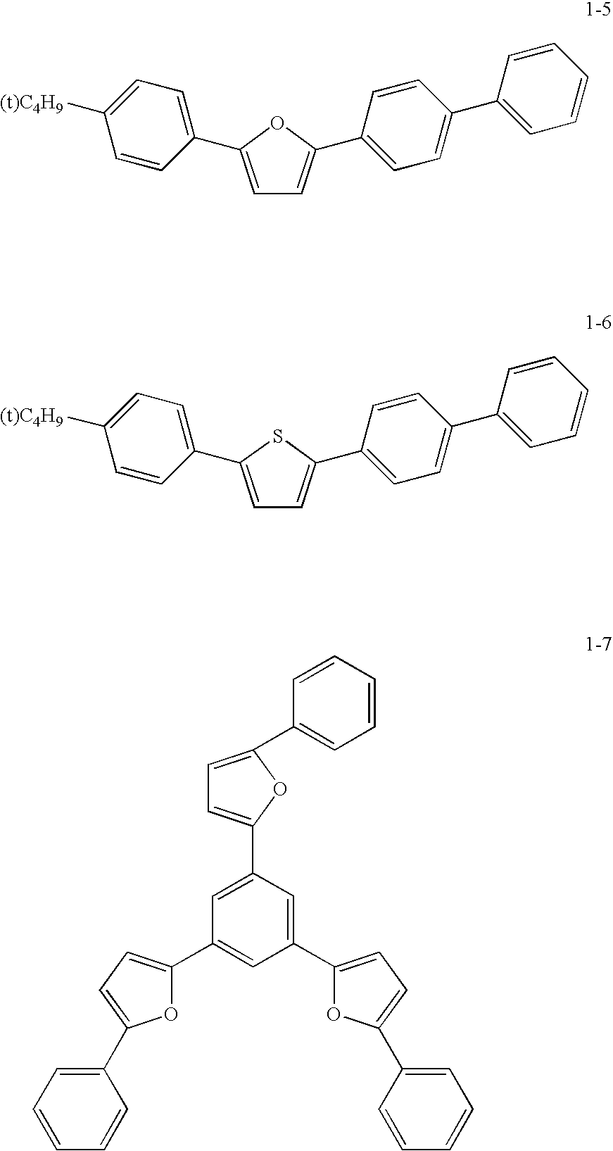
C1=C([(t)C4H9])C=CC(C2=CC=C(C3=CC=C(C4=CC=CC=C4)C=C3)O2)=C1.C1=C([(t)C4H9])C=CC(C2=CC=C(C3=CC=C(C4=CC=CC=C4)C=C3)S2)=C1.C1=CC=CC(C2=CC=C(C3=CC(C4=CC=C(C5=CC=CC=C5)O4)=CC(C4=CC=C(C5=CC=CC=C5)O4)=C3)O2)=C1
